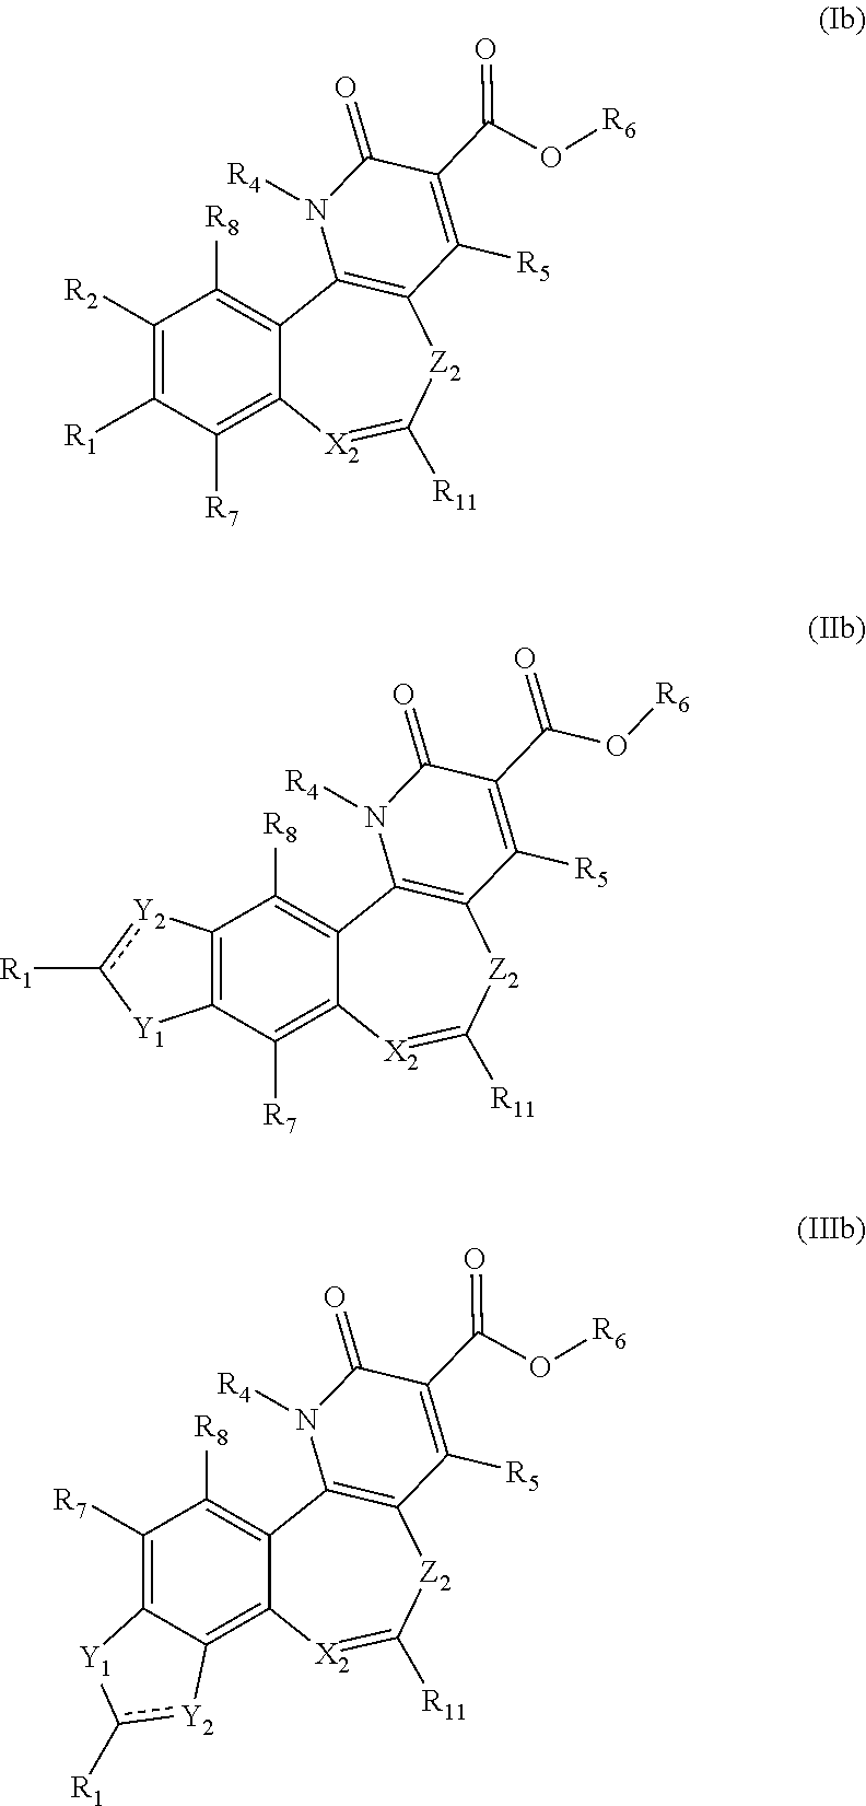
C1([R2])=C([R1])C([R7])=C2C(=C1[R8])C1=C(C([R5])=C(C(O[R6])=O)C(=O)N1[R4])[Z2]C([R11])=[X2]2.[Y2]1c([R1])[Y1]C2=C1C([R8])=C1C(=C2[R7])[X2]=C([R11])[Z2]C2=C1N([R4])C(=O)C(C(O[R6])=O)=C2[R5].C1([R7])=C2C(=C3C(=C1[R8])C1=C(C([R5])=C(C(O[R6])=O)C(=O)N1[R4])[Z2]C([R11])=[X2]3)[Y2]c([R1])[Y1]2
